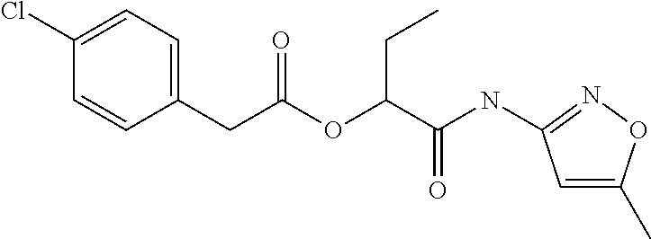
C1(Cl)=CC=C(CC(OC(C(NC2=NOC(C)=C2)=O)CC)=O)C=C1
